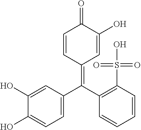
C1(O)=CC(C(=C2C=C(O)C(=O)C=C2)C2=C(S(=O)(=O)O)C=CC=C2)=CC=C1O
